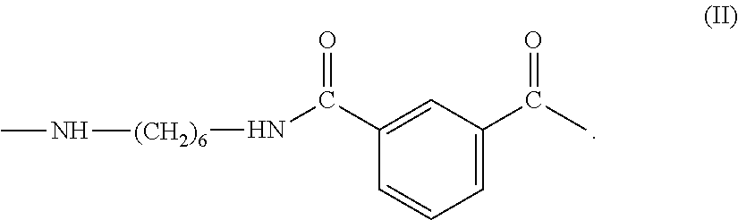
C1=C(C(C)=O)C=C(C(N[(CH2)6]NC)=O)C=C1
